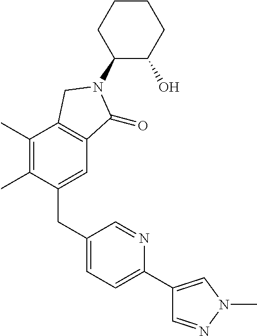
C1(C)=C(C)C(CC2=CC=C(C3=CN(C)N=C3)N=C2)=CC2=C1CN(C1C(O)CCCC1)C2=O
